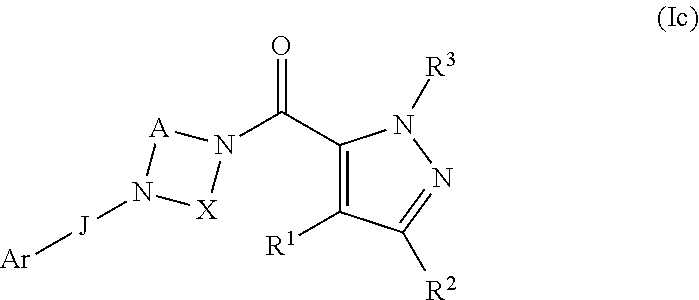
N1(C(=O)C2=C([R1])C([R2])=NN2[R3])[A]N([J][Ar])[X]1
